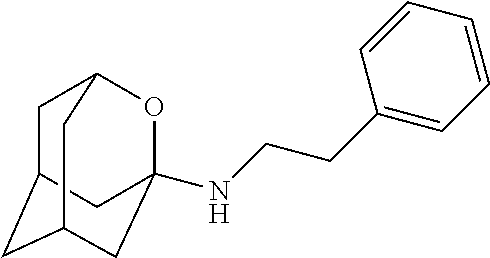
C1C2CC3(NCCC4=CC=CC=C4)OC1CC(C3)C2
